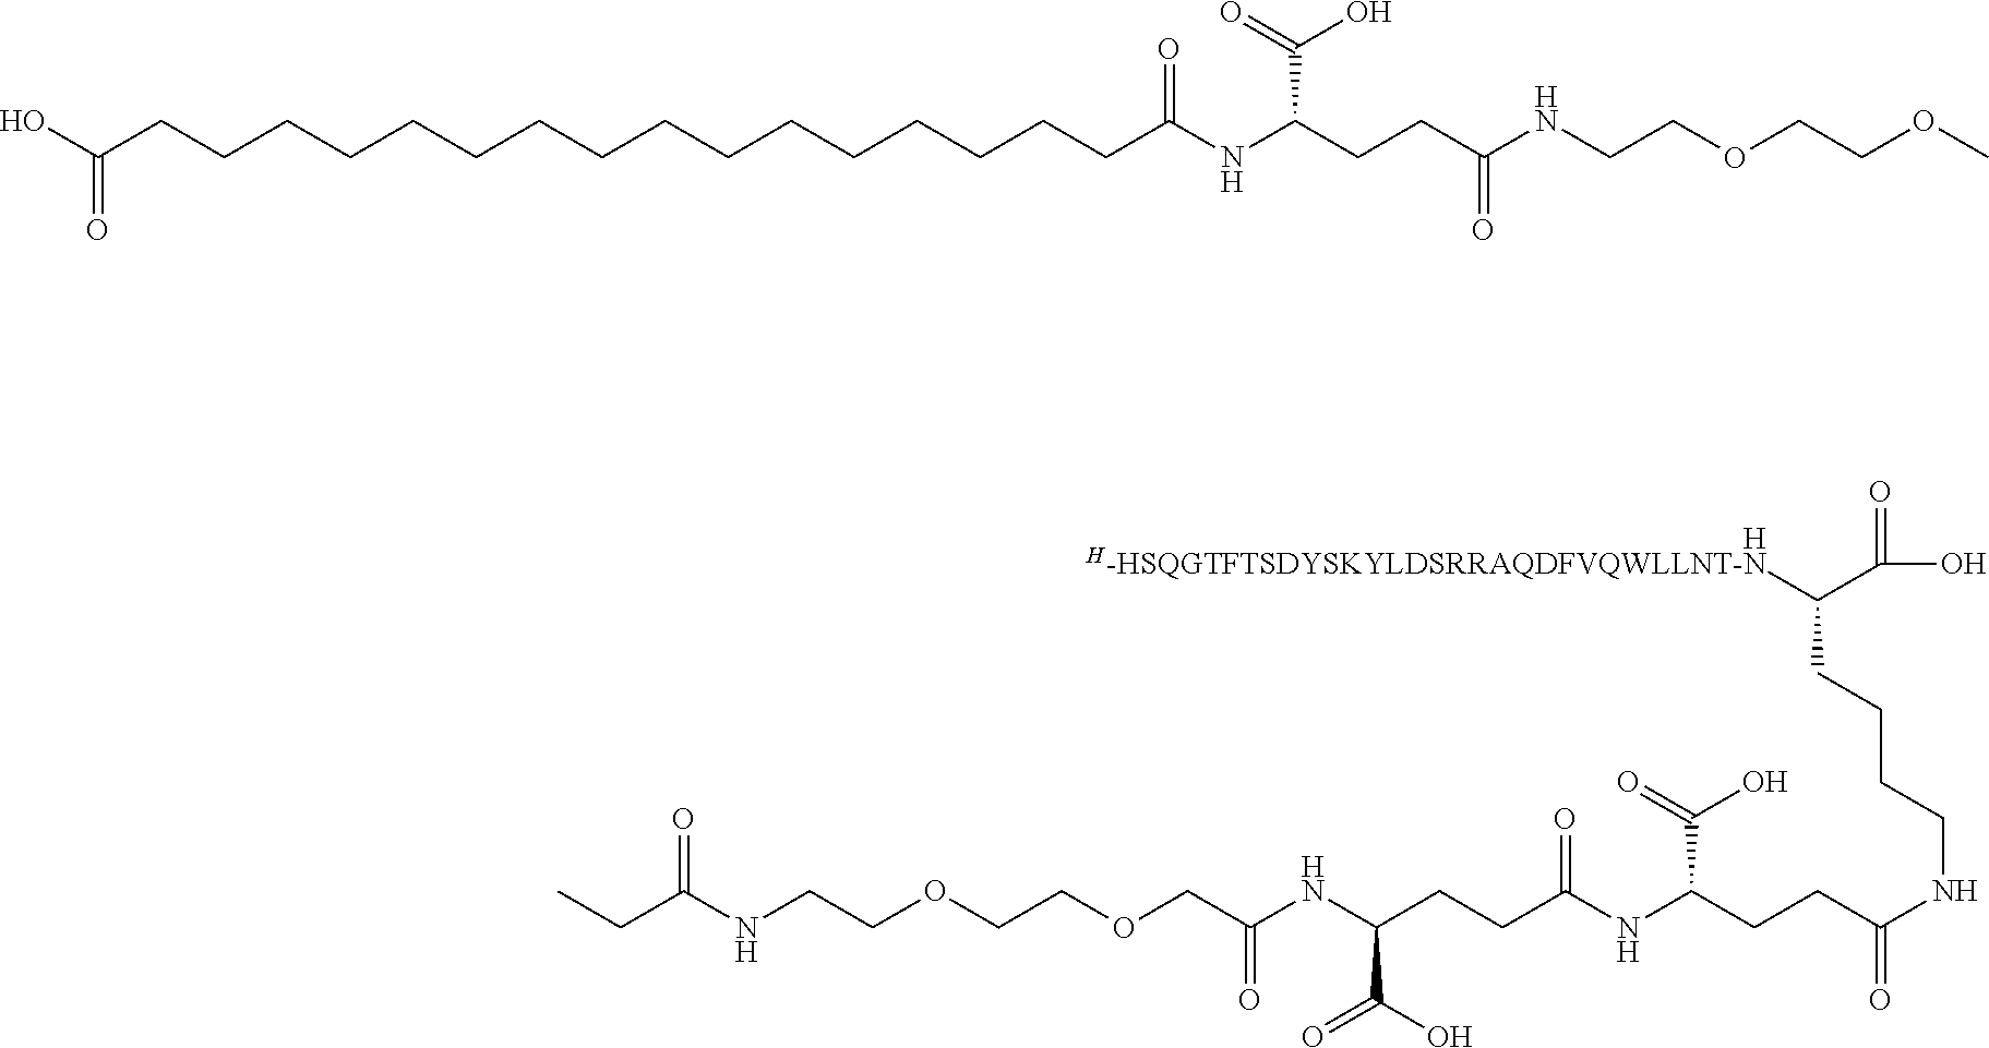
[H].C(NCCOCCOCC(NC(CCC(NC(CCC(NCCCCC([H-HSQGTFTSDYSKYLDSRRAQDFVQWLLNT-N])C(O)=O)=O)C(=O)O)=O)C(O)=O)=O)(=O)CC.C(CCCCCCC(NC(CCC(NCCOCCOC)=O)C(O)=O)=O)CCCCCCCCCC(O)=O
